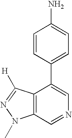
C1=CC(C2=CN=CC3=C2C([H])=NN3C)=CC=C1N
